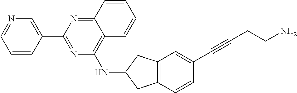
N1=CC=CC(C2=NC(NC3CC4=C(C3)C=C(C#CCCN)C=C4)=C3C(=N2)C=CC=C3)=C1
